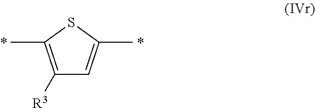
C1([R3])=C(C)SC(C)=C1.*.*
